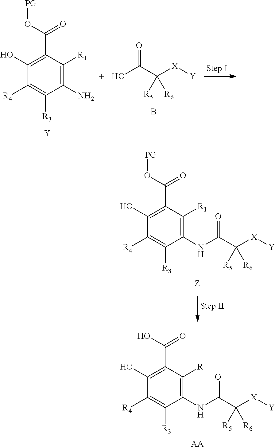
C1(C(O[PG])=O)=C(O)C([R4])=C([R3])C(N)=C1[R1].[Y].OC(C([X][Y])([R5])[R6])=O.B.C1(C(O[PG])=O)=C(O)C([R4])=C([R3])C(NC(=O)C([X][Y])([R5])[R6])=C1[R1].[Z].C1(C(O)=O)=C(O)C([R4])=C([R3])C(NC(=O)C([X][Y])([R5])[R6])=C1[R1].[AA]
